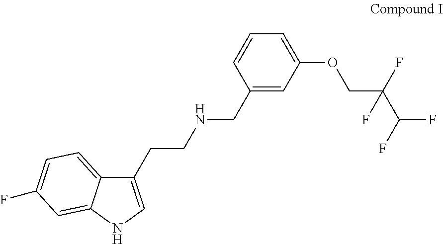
C12=CC=C(F)C=C1NC=C2CCNCC1=CC(OCC(C(F)F)(F)F)=CC=C1
